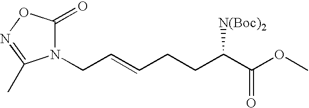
N1(CC=CCCC(C(OC)=O)[N(Boc)2])C(=O)ON=C1C
